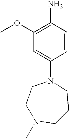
C1CN(C)CCCN1C1=CC(OC)=C(N)C=C1
